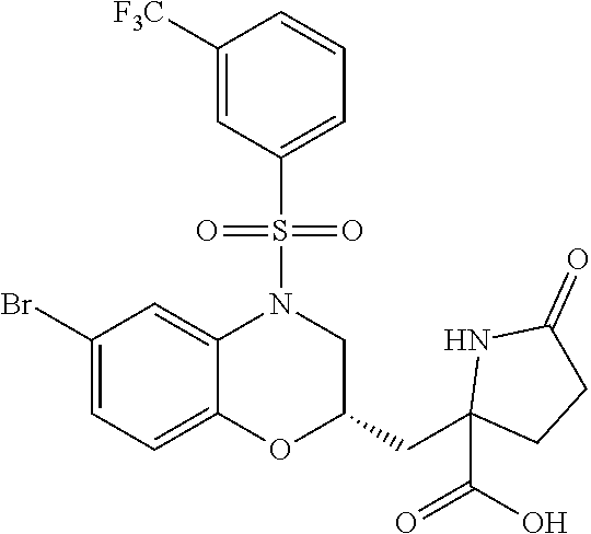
C1([F3C])=CC(S(=O)(=O)N2C3=CC(Br)=CC=C3OC(CC3(C(=O)O)CCC(=O)N3)C2)=CC=C1
